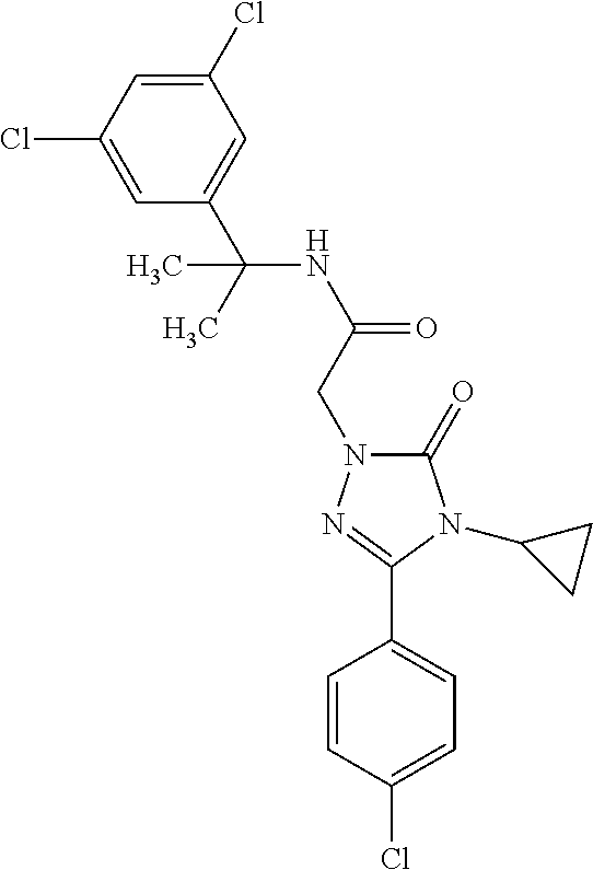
C1=CC(Cl)=CC=C1C1=NN(CC(=O)NC(C2=CC(Cl)=CC(Cl)=C2)(C)C)C(=O)N1C1CC1
